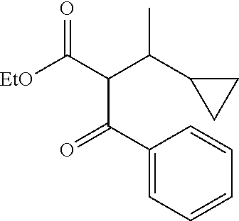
[EtO]C(C(C(C1CC1)C)C(=O)C1=CC=CC=C1)=O
